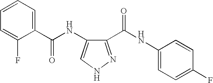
C1(C(NC2=CC=C(F)C=C2)=O)=NNC=C1NC(=O)C1=CC=CC=C1F
